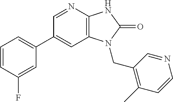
C1(C2=CC=CC(F)=C2)=CC2=C(N=C1)NC(=O)N2CC1=C(C)C=CN=C1
